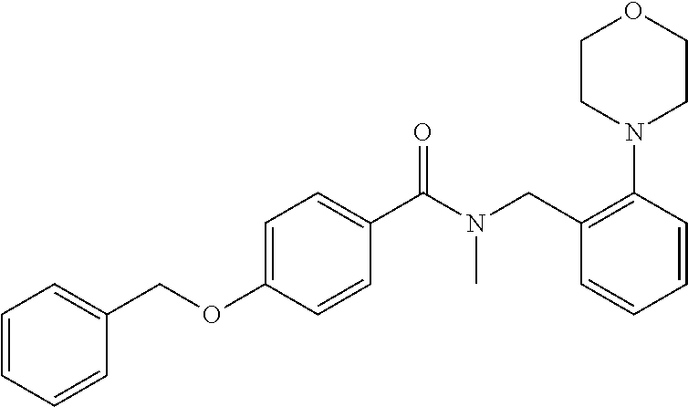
C1=CC=CC(COC2=CC=C(C(N(CC3=C(N4CCOCC4)C=CC=C3)C)=O)C=C2)=C1
